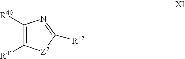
C1([R40])=C([R41])[Z2]C([R42])=N1
